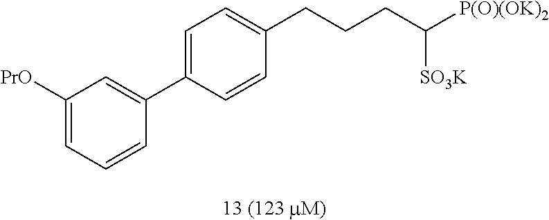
C1=C(C2=CC([PrO])=CC=C2)C=CC(CCCC([P(O)(OK)2])[SO3K])=C1
